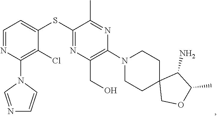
C1CN(C2=C(CO)N=C(SC3=CC=NC(N4C=NC=C4)=C3Cl)C(C)=N2)CCC12COC(C)C2N
